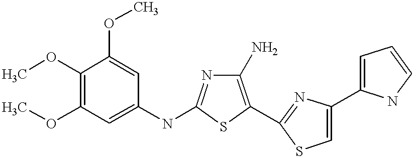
COC1=C(OC)C=C(NC2=NC(N)=C(C3=NC(C4=CC=CN4)=CS3)S2)C=C1OC
